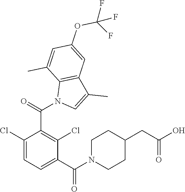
C1(Cl)=CC=C(C(N2CCC(CC(O)=O)CC2)=O)C(Cl)=C1C(=O)N1C=C(C)C2=C1C(C)=CC(OC(F)(F)F)=C2
